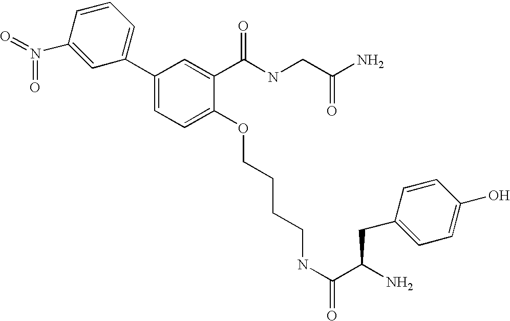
C1=C(C2=CC=CC(N(=O)=O)=C2)C=C(C(NCC(N)=O)=O)C(OCCCCNC(=O)C(N)CC2=CC=C(O)C=C2)=C1
